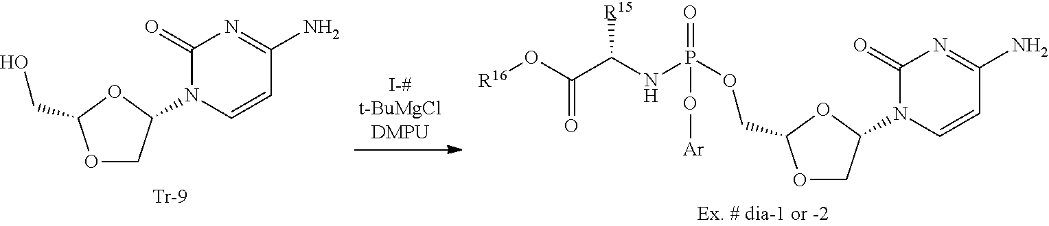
O1CC(N2C=CC(N)=NC2=O)OC1CO.O1CC(N2C=CC(N)=NC2=O)OC1COP(NC(C(O[R16])=O)[R15])(=O)O[Ar]
